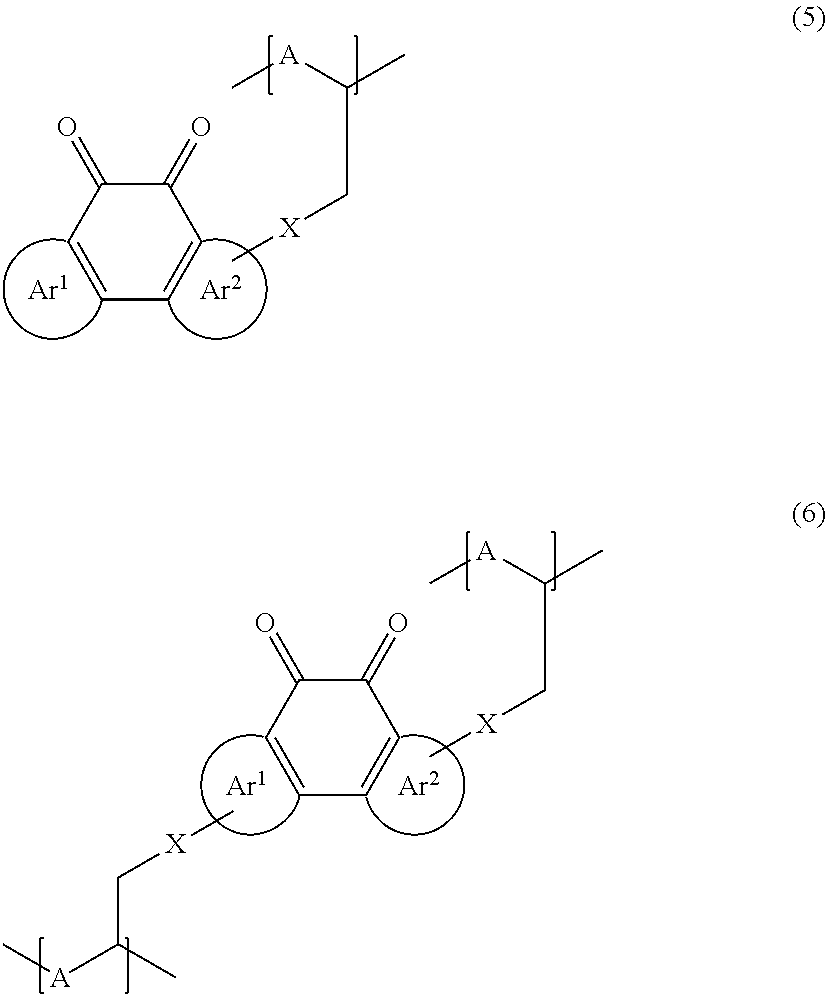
C1(=O)C(=O)C=CC=C1.C[X]CC(C)[A]C.C1(=O)C(=O)C=CC=C1.C[X]CC(C)[A]C.C[X]CC(C)[A]C
